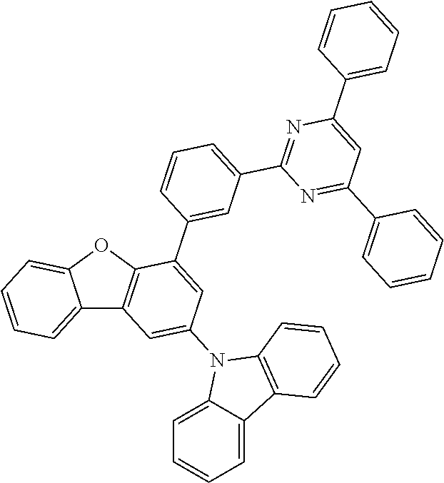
C12=CC=CC=C1OC1=C2C=C(N2C3=CC=CC=C3C3=C2C=CC=C3)C=C1C1=CC(C2=NC(C3=CC=CC=C3)=CC(C3=CC=CC=C3)=N2)=CC=C1
